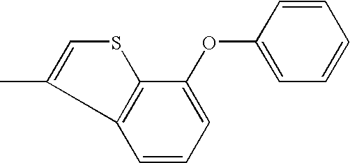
O(C1=CC=CC=C1)C1=CC=CC2=C1SC=C2C
